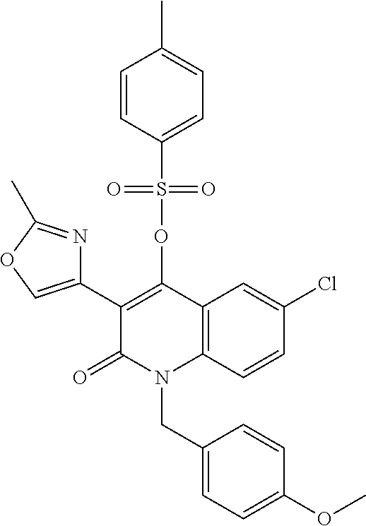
C1=C(Cl)C=CC2=C1C(OS(=O)(=O)C1=CC=C(C)C=C1)=C(C1=COC(C)=N1)C(=O)N2CC1=CC=C(OC)C=C1
